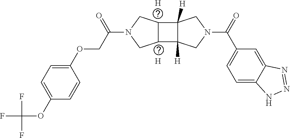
C1(OCC(N2CC3C(C4([H])C3([H])CN(C(C3=CC=C5C(=C3)N=NN5)=O)C4)C2)=O)=CC=C(OC(F)(F)F)C=C1.[H].[H]
